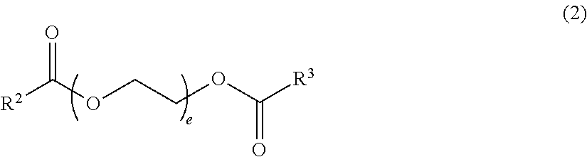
[R2]C(OCCOC([R3])=O)=O
